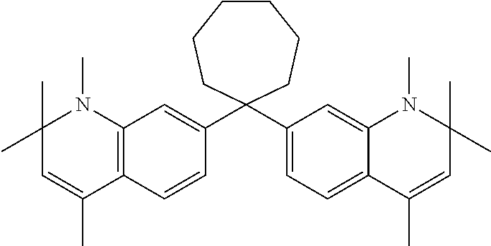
C12=C(C=CC(C3(C4=CC=C5C(=C4)N(C)C(C)(C)C=C5C)CCCCCC3)=C1)C(C)=CC(C)(C)N2C
